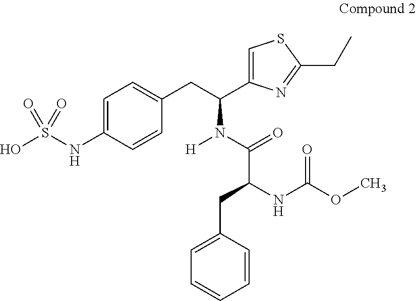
C1=C(NS(O)(=O)=O)C=CC(CC(C2=CSC(CC)=N2)N([H])C(=O)C(CC2=CC=CC=C2)NC(OC)=O)=C1
